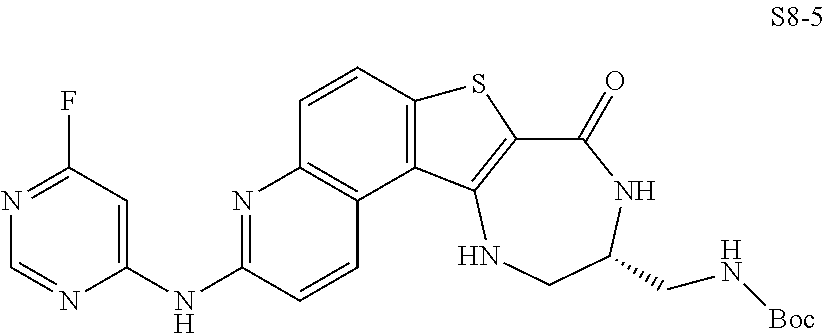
C1(=O)C2=C(NCC(CN[Boc])N1)C1=C(S2)C=CC2=C1C=CC(NC1=CC(F)=NC=N1)=N2
